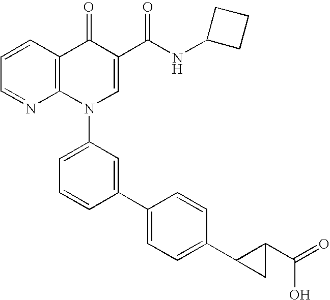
C1=CC2=C(N=C1)N(C1=CC=CC(C3=CC=C(C4C(C(=O)O)C4)C=C3)=C1)C=C(C(NC1CCC1)=O)C2=O
